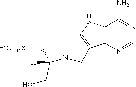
N1=CN=C(N)C2=C1C(CNC([H])(C[nC7H15S])CO)=CN2
